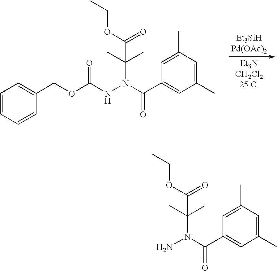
C1=CC=CC(COC(NN(C(C2=CC(C)=CC(C)=C2)=O)C(C(=O)OCC)(C)C)=O)=C1.NN(C(C1=CC(C)=CC(C)=C1)=O)C(C(=O)OCC)(C)C
